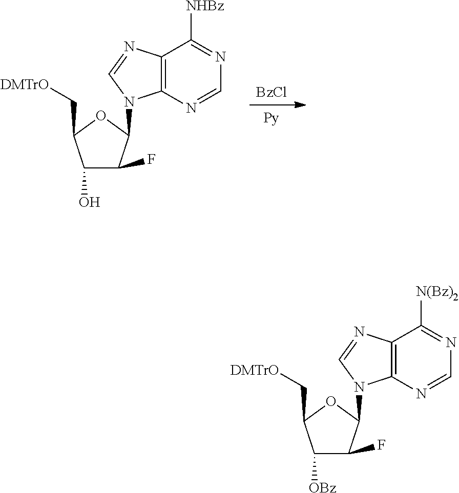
[BzCl].[Py].C1(O)C(F)C(N2C3=C(N=C2)C([NHBz])=NC=N3)OC1C[DMTrO].C1([OBz])C(F)C(N2C3=C(N=C2)C([N(Bz)2])=NC=N3)OC1C[DMTrO]
